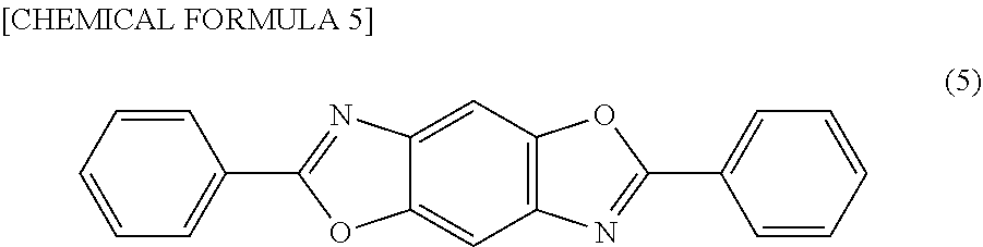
C12=C(C=C3C(=C1)OC(C1=CC=CC=C1)=N3)OC(C1=CC=CC=C1)=N2
